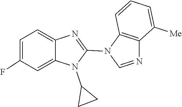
N1=C(N2C3=C(C([Me])=CC=C3)N=C2)N(C2CC2)C2=CC(F)=CC=C12
